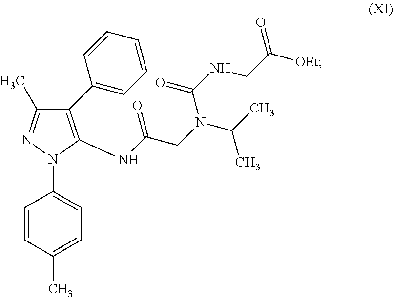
C1(C2=CC=CC=C2)=C(NC(CN(C(C)C)C(NCC([OEt])=O)=O)=O)N(C2=CC=C(C)C=C2)N=C1C
